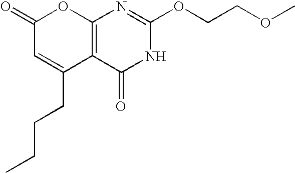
C12=C(C(=O)NC(OCCOC)=N1)C(CCCC)=CC(=O)O2
